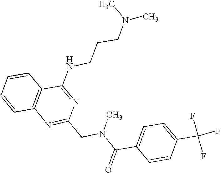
C1=CC2=C(C=C1)C(NCCCN(C)C)=NC(CN(C(C1=CC=C(C(F)(F)F)C=C1)=O)C)=N2
